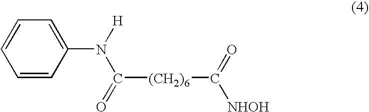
C1=CC(N(C([(CH2)6]C(=O)[NHOH])=O)[H])=CC=C1
